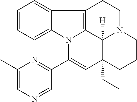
C1=CC=C2C(=C1)C1=C3N2C(C2=NC(C)=CN=C2)=CC2(CC)C3([H])N(CC1)CCC2
